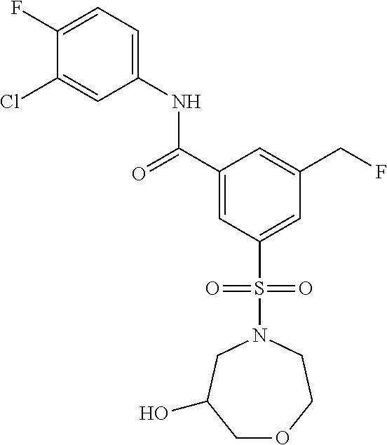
C1(F)=CC=C(NC(C2=CC(S(=O)(=O)N3CC(O)COCC3)=CC(CF)=C2)=O)C=C1Cl
